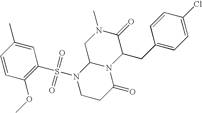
C1=CC(OC)=C(S(N2CCC(=O)N3C2CN(C)C(=O)C3CC2=CC=C(Cl)C=C2)(=O)=O)C=C1C
